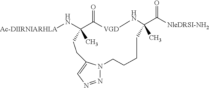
N([Ac-DIIRNIARHLA])C1(C)C(=O)[VGD]NC(C([NleDRSI-NH2])=O)(C)CCCCN2N=NC=C2CC1
